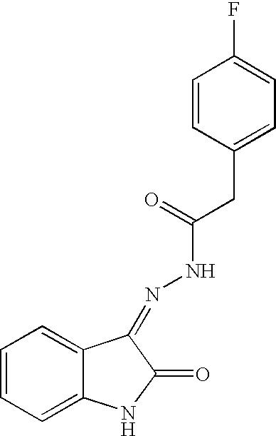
C1=CC=C2C(=C1)C(=NNC(=O)CC1=CC=C(F)C=C1)C(=O)N2
